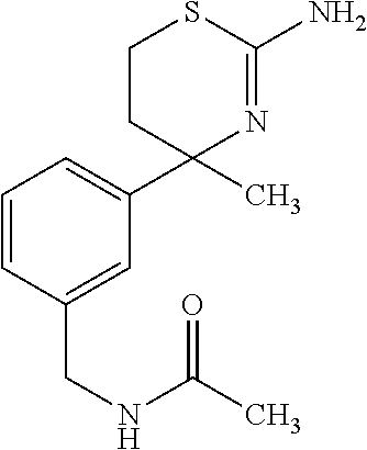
C1=CC(CNC(C)=O)=CC(C2(C)N=C(N)SCC2)=C1
